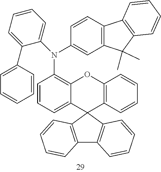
C1=CC=C2C(=C1N(C1=CC=CC=C1C1=CC=CC=C1)C1=CC3=C(C=C1)C1=C(C3(C)C)C=CC=C1)OC1=C(C23C2=C(C4=C3C=CC=C4)C=CC=C2)C=CC=C1
